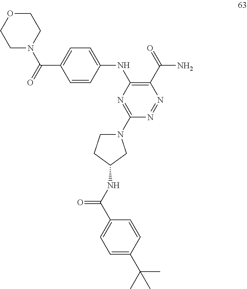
C1N(C2=NC(NC3=CC=C(C(N4CCOCC4)=O)C=C3)=C(C(N)=O)N=N2)CC(NC(=O)C2=CC=C(C(C)(C)C)C=C2)C1
